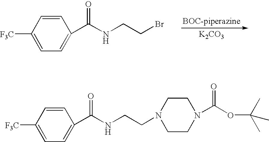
[BOC-piperazine].[K2CO3].C1=CC([F3C])=CC=C1C(NCCBr)=O.C1=CC([F3C])=CC=C1C(NCCN1CCN(C(OC(C)(C)C)=O)CC1)=O
